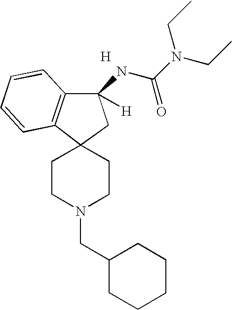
C12(CCN(CC3CCCCC3)CC1)C1=C(C(NC(N(CC)CC)=O)([H])C2)C=CC=C1.[H]
